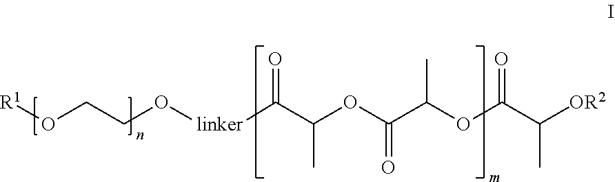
[R1]OCCO[linker]C(C(OC(C(OC(C([OR2])C)=O)C)=O)C)=O
